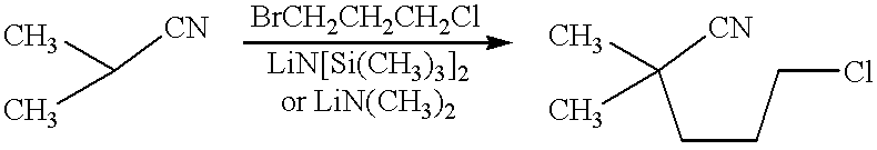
C(CCCl)C([CN])(C)C.[CN]C(C)C
